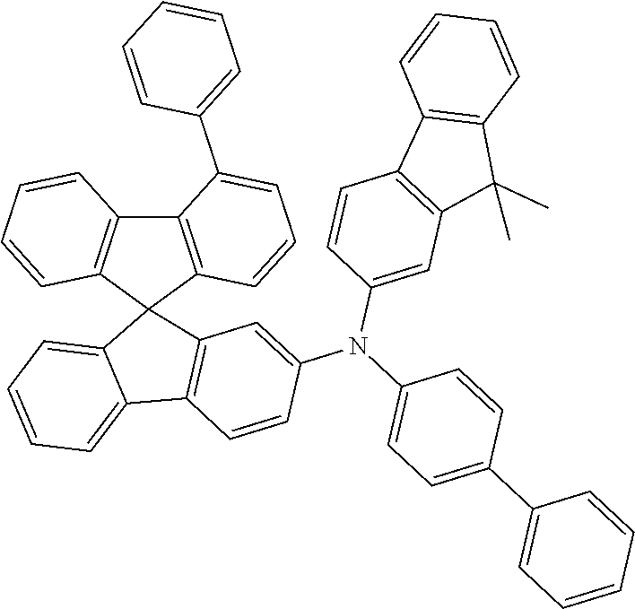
C12=C(C3(C4=CC=CC=C14)C1=C(C4=C3C=CC=C4C3=CC=CC=C3)C=CC=C1)C=C(N(C1=CC=C(C3=CC=CC=C3)C=C1)C1=CC3=C(C=C1)C1=C(C3(C)C)C=CC=C1)C=C2
